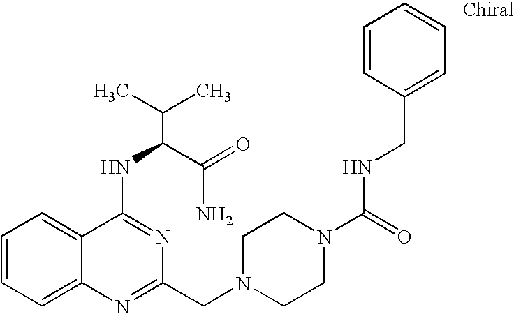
C1=CC=C2C(=C1)C(NC(C(N)=O)C(C)C)=NC(CN1CCN(C(NCC3=CC=CC=C3)=O)CC1)=N2
